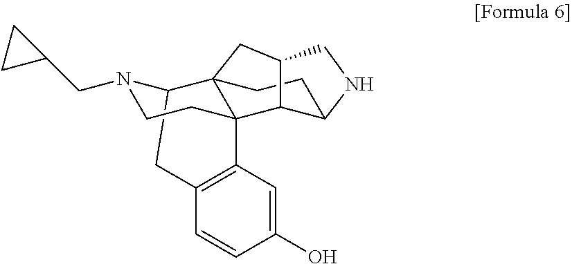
C12CC3=C(C4(CCN1CC1CC1)C21CCC2C4C(C1)CN2)C=C(O)C=C3
